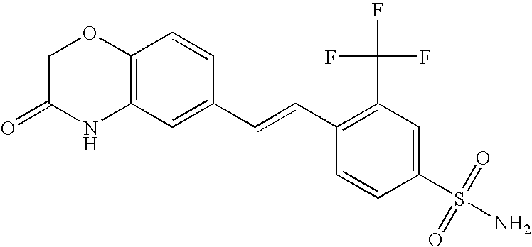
C12=C(C=C(C=CC3=C(C(F)(F)F)C=C(S(=O)(=O)N)C=C3)C=C1)NC(=O)CO2
